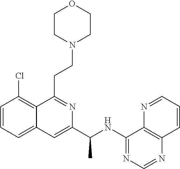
C1=CC=C2C(=C1Cl)C(CCN1CCOCC1)=NC(C(NC1=NC=NC3=C1N=CC=C3)C)=C2
